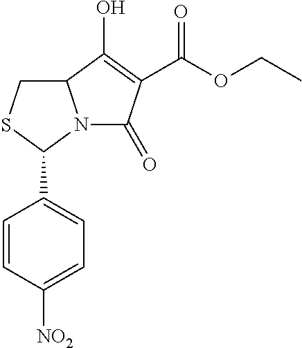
C12CSC(C3=CC=C([NO2])C=C3)N1C(=O)C(C(=O)OCC)=C2O
